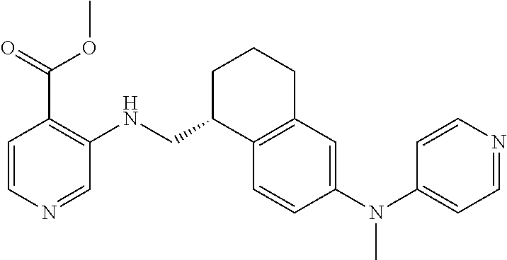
C1=CC(N(C2=CC=NC=C2)C)=CC2=C1C(CNC1=C(C(OC)=O)C=CN=C1)CCC2
